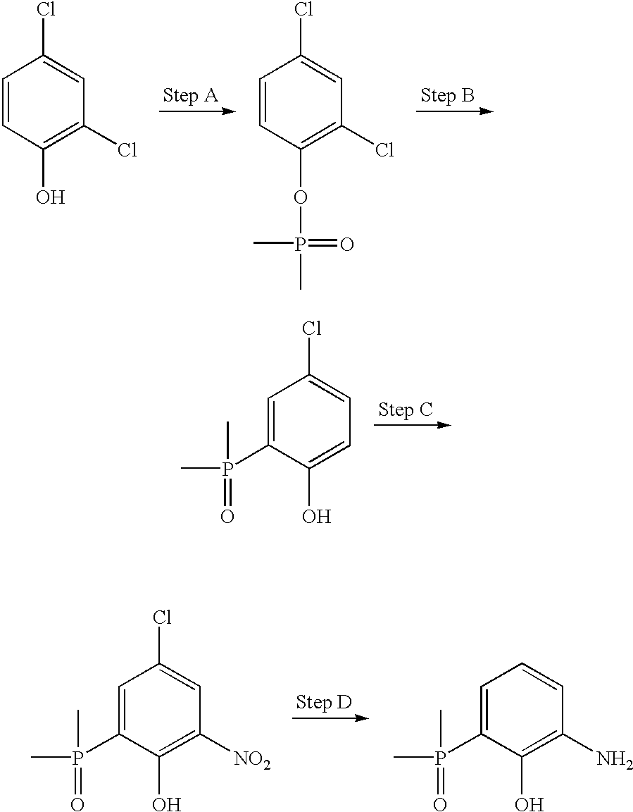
C1=CC(O)=C(Cl)C=C1Cl.C1=CC(OP(C)(C)=O)=C(Cl)C=C1Cl.C1=C(P(C)(C)=O)C(O)=CC=C1Cl.C1=C(P(C)(C)=O)C(O)=C([NO2])C=C1Cl.C1=C(P(C)(C)=O)C(O)=C(N)C=C1
